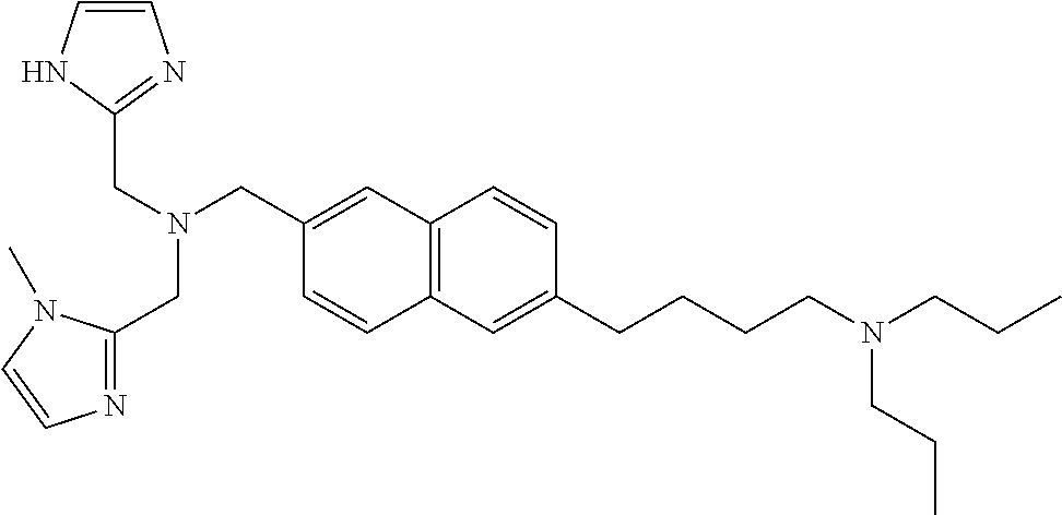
C(N(CC1=CC2=C(C=C1)C=C(CCCCN(CCC)CCC)C=C2)CC1=NC=CN1)C1=NC=CN1C
